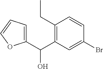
C1(CC)=C(C(O)C2=CC=CO2)C=C(Br)C=C1
